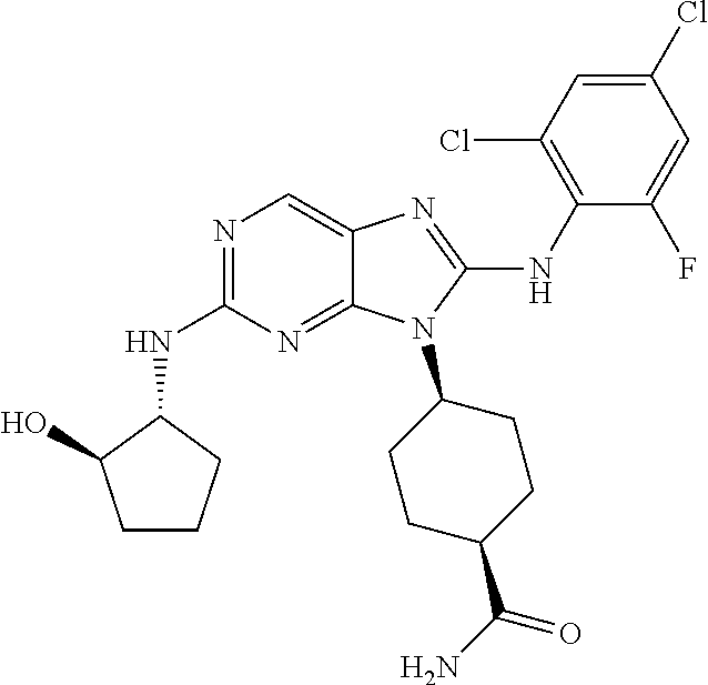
N1=C(NC2C(O)CCC2)N=C2C(=C1)N=C(NC1=C(Cl)C=C(Cl)C=C1F)N2C1CCC(C(N)=O)CC1
